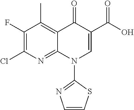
C1(F)=C(Cl)N=C2C(=C1C)C(=O)C(C(O)=O)=CN2C1=NC=CS1
